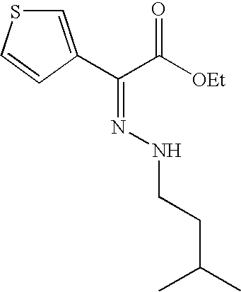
C(C(C)C)CNN=C(C([OEt])=O)C1=CSC=C1
